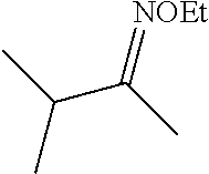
CC(C(C)=[NOEt])C
